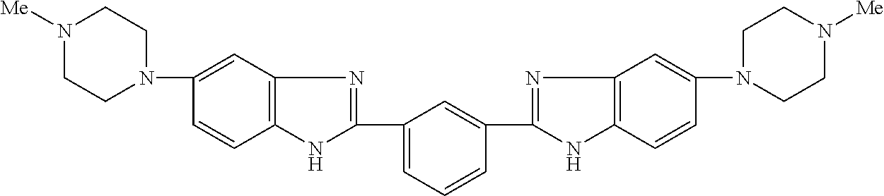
N1([Me])CCN(C2=CC3=C(C=C2)NC(C2=CC=CC(C4=NC5=C(C=CC(N6CCN([Me])CC6)=C5)N4)=C2)=N3)CC1
